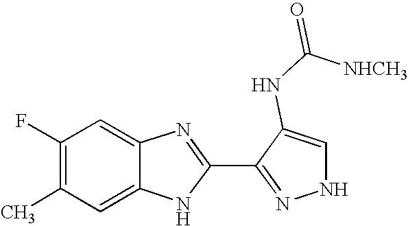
C1=C2C(=CC(F)=C1C)N=C(C1=NNC=C1NC([NHCH3])=O)N2
